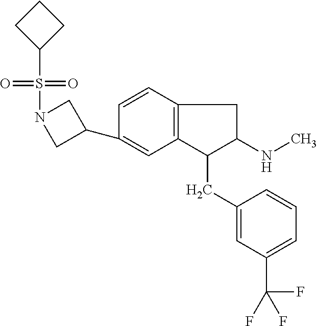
C1(C2=CC3=C(C=C2)CC(NC)C3CC2=CC(C(F)(F)F)=CC=C2)CN(S(=O)(=O)C2CCC2)C1
